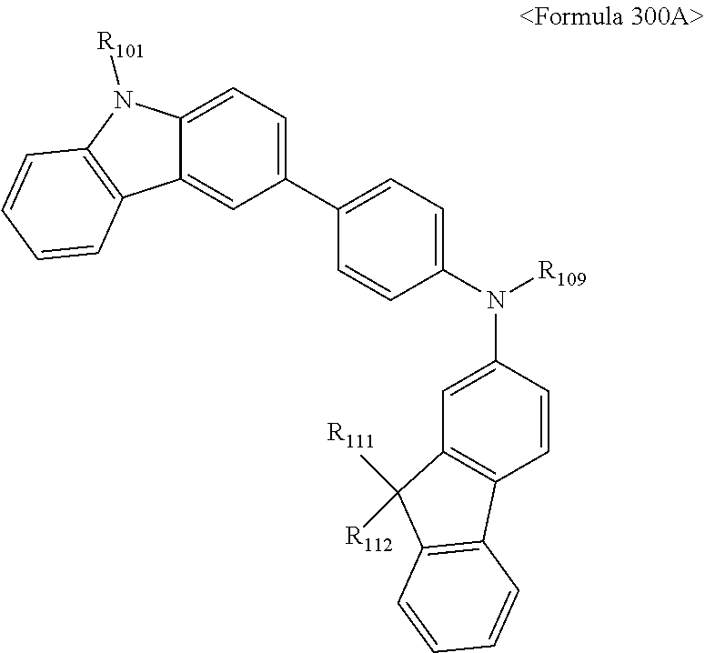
C12=CC=C(C3=CC=C(N(C4=CC5=C(C=C4)C4=C(C5([R112])[R111])C=CC=C4)[R109])C=C3)C=C1C1=C(N2[R101])C=CC=C1
